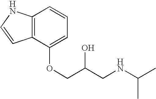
C12=C(C(OCC(CNC(C)C)O)=CC=C1)C=CN2
